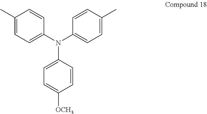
C1(C)=CC=C(N(C2=CC=C(C)C=C2)C2=CC=C([OCH3])C=C2)C=C1
